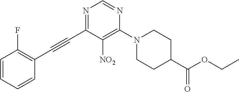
C(C1=NC=NC(N2CCC(C(OCC)=O)CC2)=C1[NO2])#CC1=C(F)C=CC=C1
